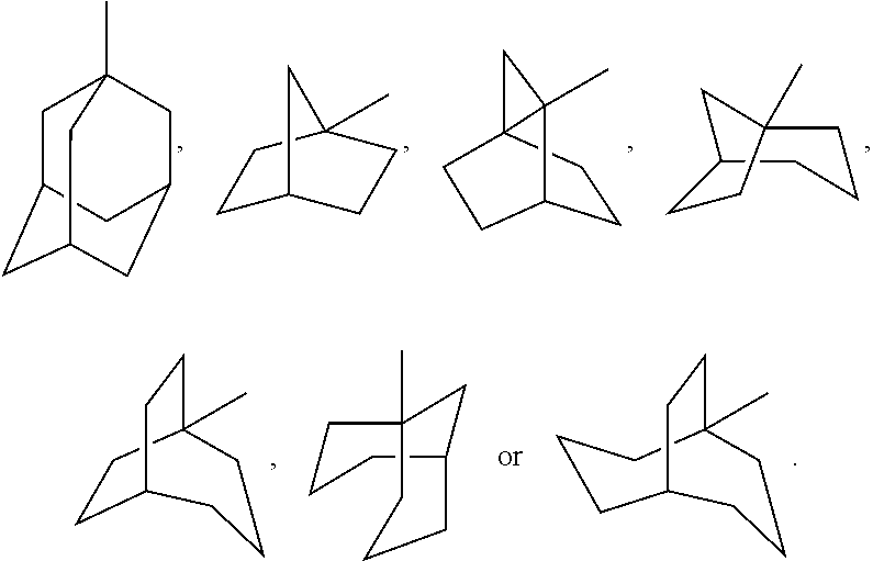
C1C2CCC(C)(C1)C2.C1C2CC3CC(CC1(C)C3)C2.C1CC23CC2(C)C1CC3.C1C2CCCC1(C)CC2.C1C2CCC(C)(CC1)CCC2.C1C2(C)CCC(C1)CCC2.C12CC(C)(CCC1)CCC2
